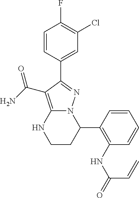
C12=C(C(=O)N)C(C3=CC(Cl)=C(F)C=C3)=NN1C(C1=C(NC(C=C)=O)C=CC=C1)CCN2
